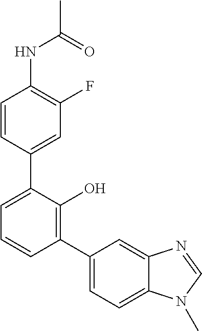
C1(NC(C)=O)=C(F)C=C(C2=CC=CC(C3=CC=C4C(=C3)N=CN4C)=C2O)C=C1
